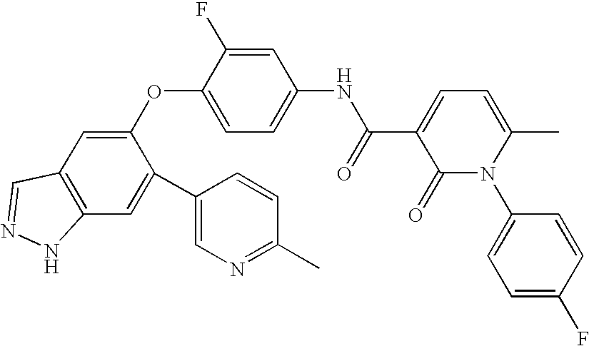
C1(OC2=CC=C(NC(C3=CC=C(C)N(C4=CC=C(F)C=C4)C3=O)=O)C=C2F)=CC2=C(C=C1C1=CN=C(C)C=C1)NN=C2
